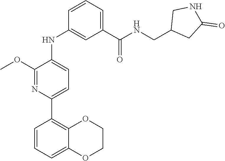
COC1=NC(C2=C3C(=CC=C2)OCCO3)=CC=C1NC1=CC(C(NCC2CC(=O)NC2)=O)=CC=C1
